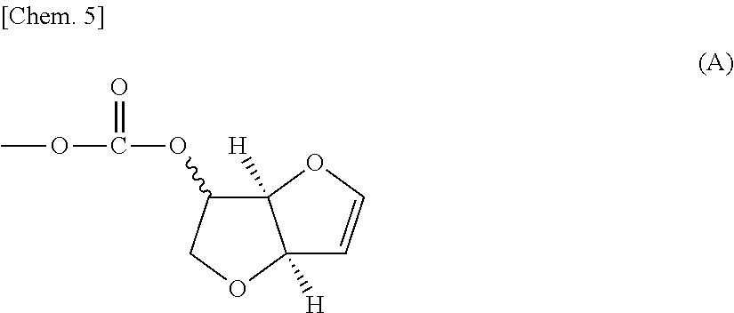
C12([H])C(OC(=O)OC)COC1([H])C=CO2
